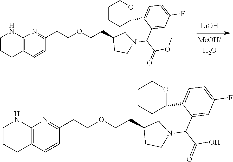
[LiOH].C(COCCC1CN(C(C(=O)OC)C2=CC(F)=CC=C2C2OCCCC2)CC1)C1=NC2=C(C=C1)CCCN2.C(COCCC1CN(C(C(=O)O)C2=CC(F)=CC=C2C2OCCCC2)CC1)C1=NC2=C(C=C1)CCCN2
